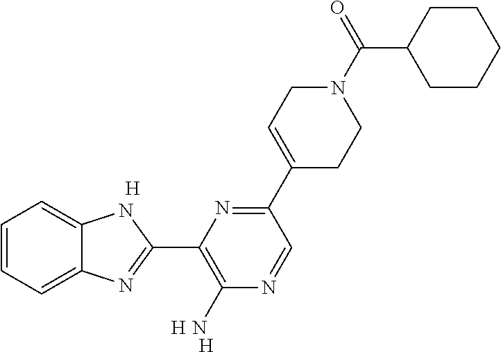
[H].[H].[H].C1=CC=C2C(=C1)NC(C1=C(N)N=CC(C3=CCN(C(C4CCCCC4)=O)CC3)=N1)=N2
